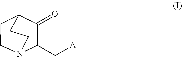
[A]CC1C(=O)C2CCN1CC2
